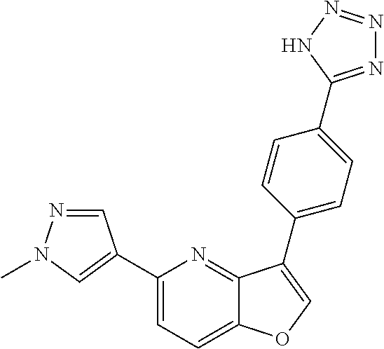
C1(C2=CN(C)N=C2)=CC=C2C(=N1)C(C1=CC=C(C3=NN=NN3)C=C1)=CO2
